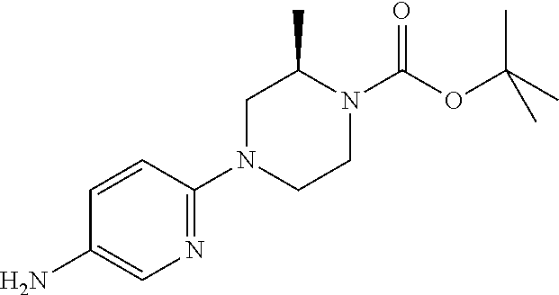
C1(N)=CN=C(N2CCN(C(OC(C)(C)C)=O)C(C)C2)C=C1
